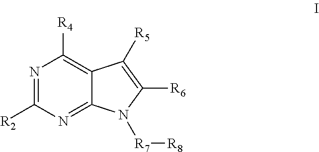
N1=C([R2])N=C2C(=C1[R4])C([R5])=C([R6])N2[R7][R8]
